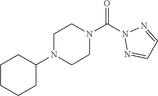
O=C(N1N=CC=N1)N1CCN(C2CCCCC2)CC1
